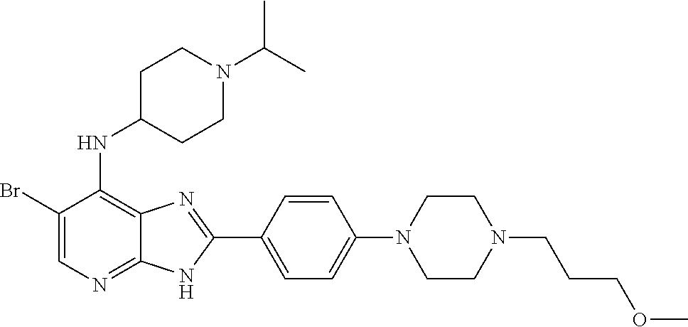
C1(Br)=CN=C2C(=C1NC1CCN(C(C)C)CC1)N=C(C1=CC=C(N3CCN(CCCOC)CC3)C=C1)N2
